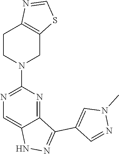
N1(C)C=C(C2=NNC3=CN=C(N4CCC5=C(SC=N5)C4)N=C23)C=N1
